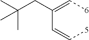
[6]C=C(C=C[5])CC(C)(C)C
